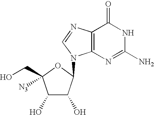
C1(O)C(O)C(N2C3=C(N=C2)C(=O)NC(N)=N3)OC1(CO)[N3]
